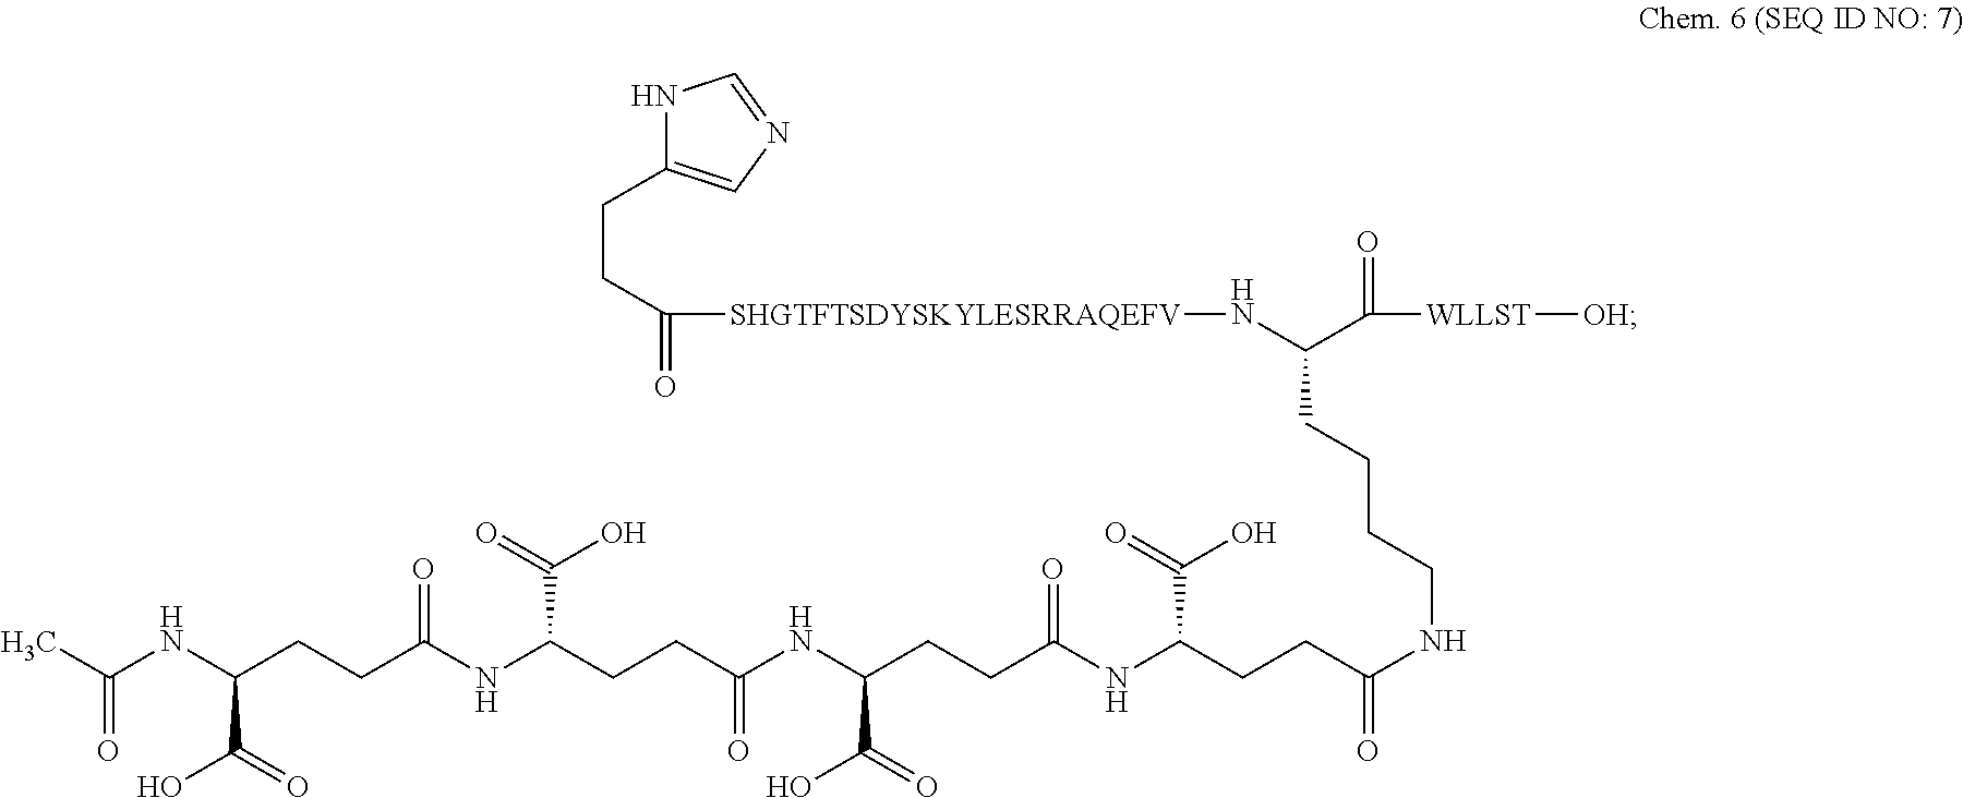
N1C(CCC([SHGTFTSDYSKYLESRRAQEFV]NC(C([WLLST][OH])=O)CCCCNC(=O)CCC(NC(CCC(NC(CCC(NC(CCC(NC(C)=O)C(O)=O)=O)C(O)=O)=O)C(=O)O)=O)C(=O)O)=O)=CN=C1
